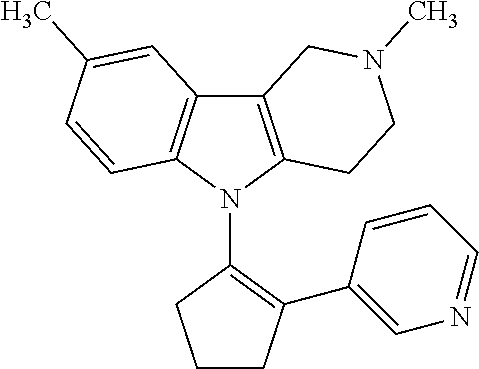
C12=C(N(C3=C(C4=CN=CC=C4)CCC3)C3=C1C=C(C)C=C3)CCN(C)C2
